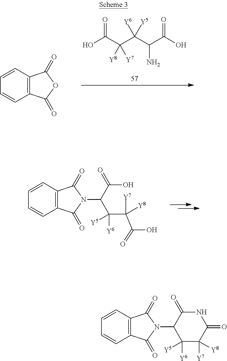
C12=C(C=CC=C1)C(=O)OC2=O.OC(C(C(C(C(O)=O)N)([Y6])[Y5])([Y8])[Y7])=O.C12=C(C=CC=C1)C(=O)N(C(C(C([Y7])(C(O)=O)[Y8])([Y6])[Y5])C(O)=O)C2=O.C12=C(C=CC=C1)C(=O)N(C1C([Y5])([Y6])C([Y7])([Y8])C(=O)NC1=O)C2=O
